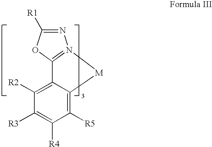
N1=C([R1])OC2=N1[M]C1=C([R5])C([R4])=C([R3])C([R2])=C21
